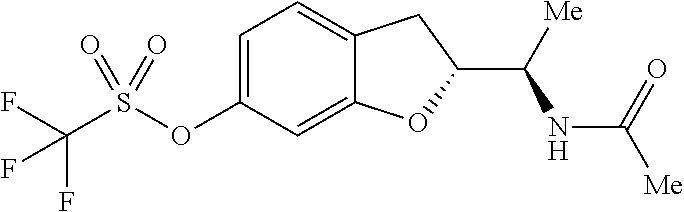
C1=C(OS(C(F)(F)F)(=O)=O)C=C2C(=C1)CC(C([Me])NC([Me])=O)O2
